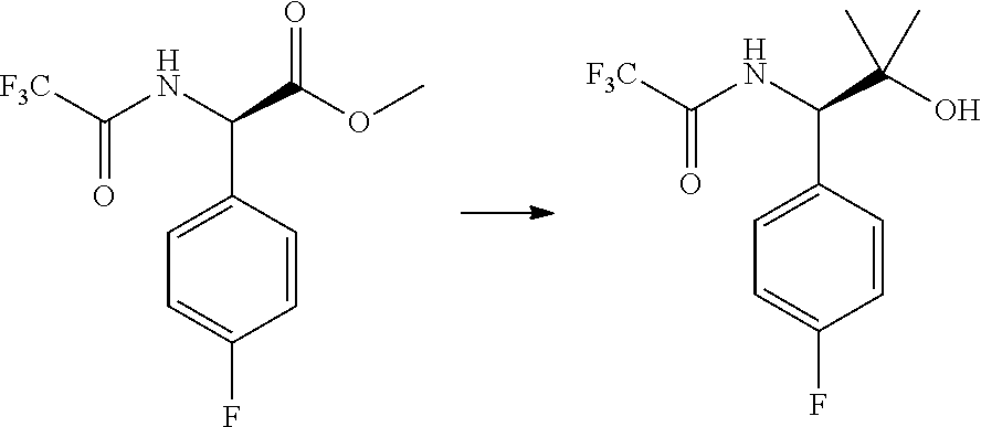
C1=CC(C(NC(=O)[F3C])C(OC)=O)=CC=C1F.C1=CC(C(NC(=O)[F3C])C(O)(C)C)=CC=C1F
